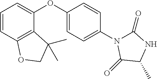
C1=CC2=C(C(OC3=CC=C(N4C(=O)NC(C)C4=O)C=C3)=C1)C(C)(C)CO2
